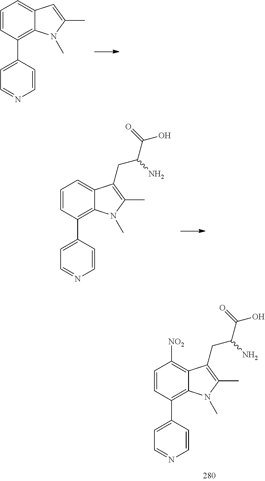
C1=CC(C2=CC=NC=C2)=C2C(=C1[NO2])C(CC(C(O)=O)N)=C(C)N2C.C1=CC(C2=CC=NC=C2)=C2C(=C1)C=C(C)N2C.C1=CC(C2=CC=NC=C2)=C2C(=C1)C(CC(C(O)=O)N)=C(C)N2C
